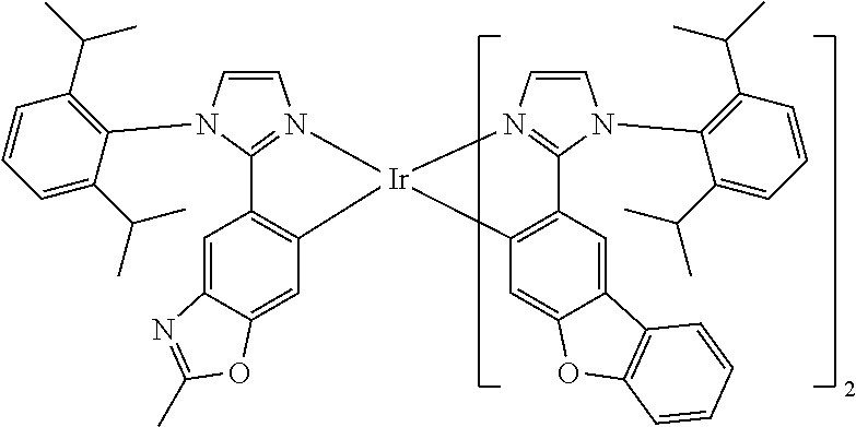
C1=CN(C2=C(C(C)C)C=CC=C2C(C)C)C2=N1[Ir]1(C3=C2C=C2C(=C3)OC(C)=N2)N2=C(C3=C1C=C1C(=C3)C3=C(O1)C=CC=C3)N(C1=C(C(C)C)C=CC=C1C(C)C)C=C2
